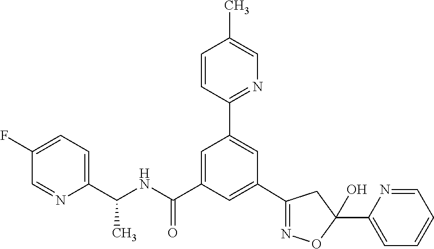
C1(C2=NOC(C3=CC=CC=N3)(O)C2)=CC(C(NC(C2=CC=C(F)C=N2)C)=O)=CC(C2=NC=C(C)C=C2)=C1
